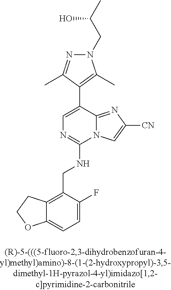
C12=CC=C(F)C(CNC3=NC=C(C4=C(C)N(CC(O)C)N=C4C)C4=NC([CN])=CN34)=C1CCO2
